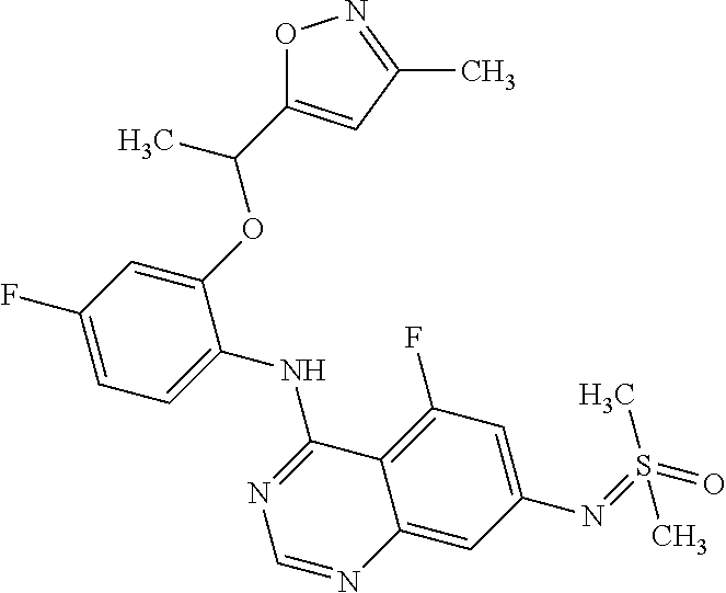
C1=C(F)C=C(OC(C)C2=CC(C)=NO2)C(NC2=NC=NC3=CC(N=S(=O)(C)C)=CC(F)=C23)=C1
